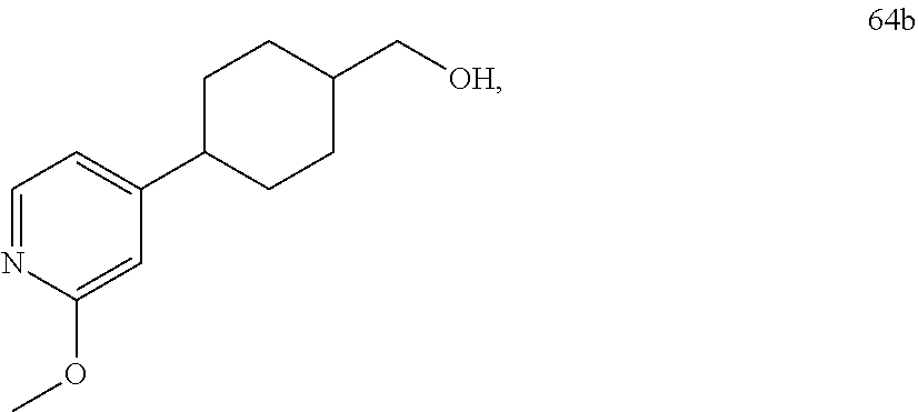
C1=NC(OC)=CC(C2CCC(C[OH])CC2)=C1
